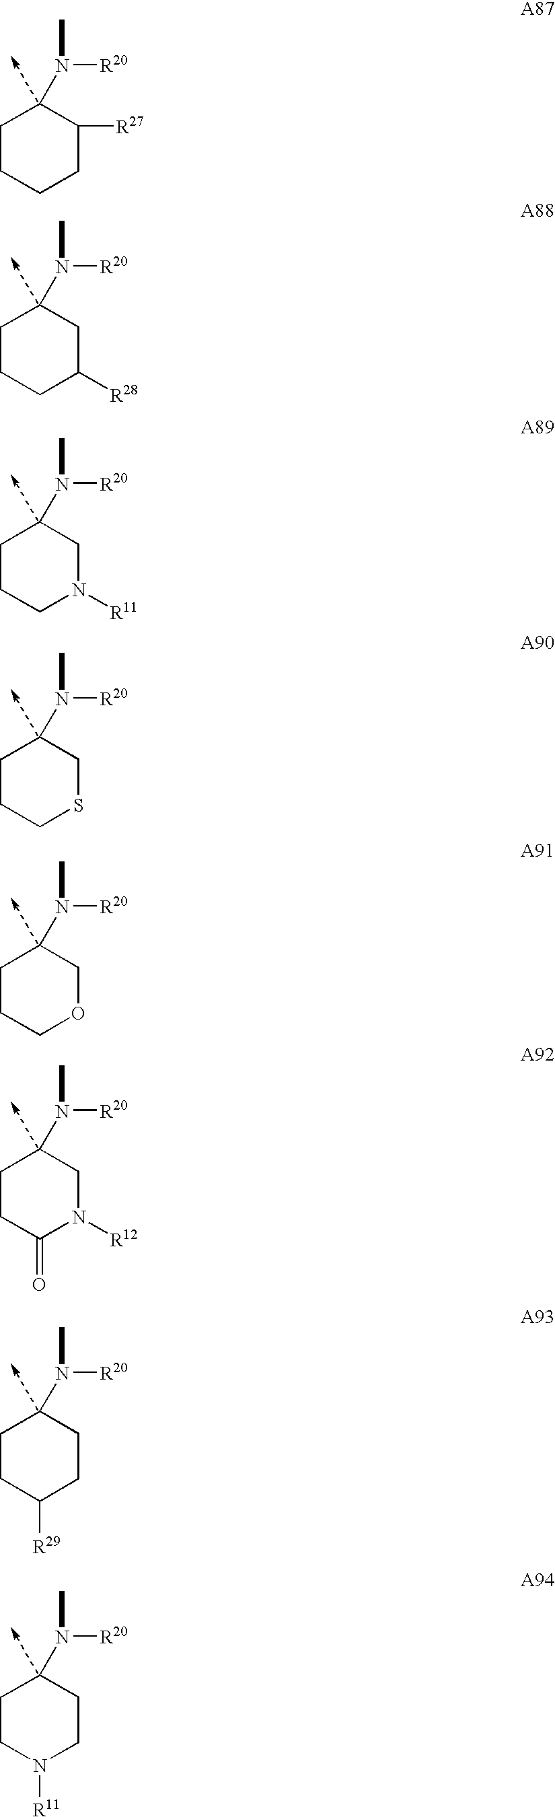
C1CCCC([R27])C1N([R20])C.C1CCC([R28])CC1N([R20])C.C1CCN([R11])CC1N([R20])C.C1CCSCC1N([R20])C.C1CCOCC1N([R20])C.C1CC(=O)N([R12])CC1N([R20])C.C1CC([R29])CCC1N([R20])C.C1CN([R11])CCC1N([R20])C
